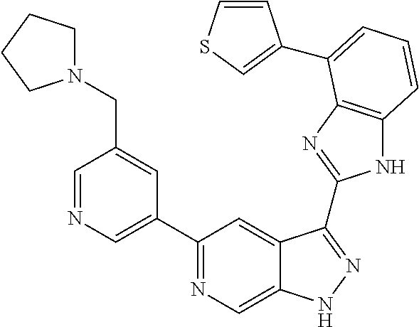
C1=NC=C(C2=NC=C3C(=C2)C(C2=NC4=C(N2)C=CC=C4C2=CSC=C2)=NN3)C=C1CN1CCCC1
